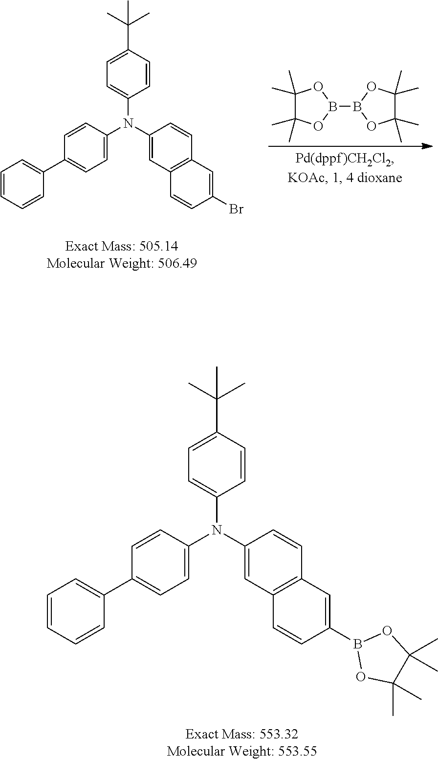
C1(C)(C)C(C)(C)OB(B2OC(C)(C)C(C)(C)O2)O1.C1=CC=CC(C2=CC=C(N(C3=CC=C(C(C)(C)C)C=C3)C3=CC4=C(C=C3)C=C(Br)C=C4)C=C2)=C1.C1=CC=CC(C2=CC=C(N(C3=CC=C(C(C)(C)C)C=C3)C3=CC4=C(C=C3)C=C(B3OC(C)(C)C(C)(C)O3)C=C4)C=C2)=C1
